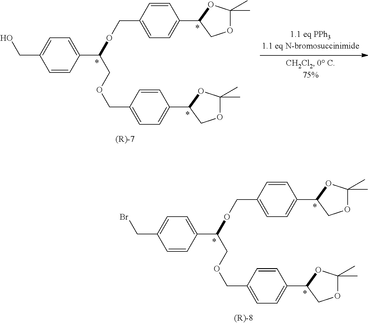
C(C1=CC=C(C(COCC2=CC=C(C3COC(C)(C)O3)C=C2)OCC2=CC=C(C3COC(C)(C)O3)C=C2)C=C1)O.C(C1=CC=C(C(COCC2=CC=C(C3COC(C)(C)O3)C=C2)OCC2=CC=C(C3COC(C)(C)O3)C=C2)C=C1)Br
